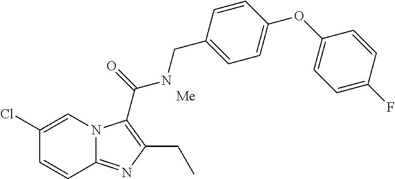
C1(Cl)=CN2C(=NC(CC)=C2C(=O)NCC2=CC=C(OC3=CC=C(F)C=C3)C=C2)C=C1.[Me]
